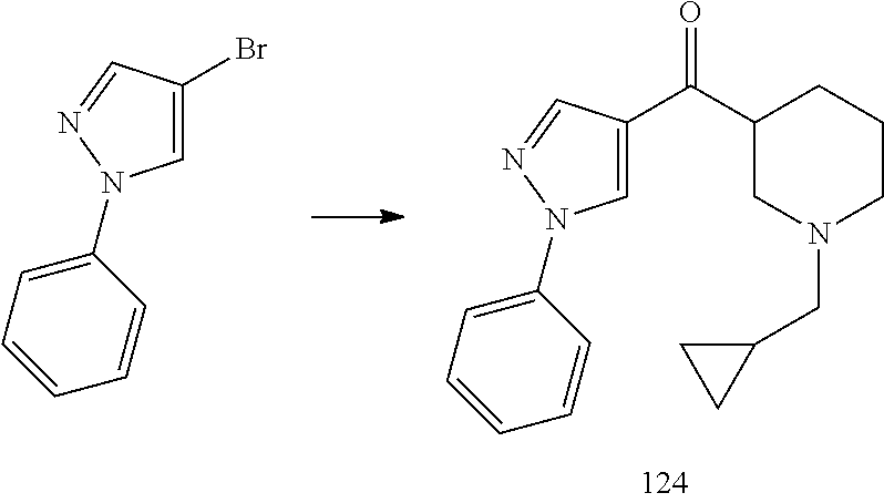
C1=C(C(C2CN(CC3CC3)CCC2)=O)C=NN1C1=CC=CC=C1.C1=C(Br)C=NN1C1=CC=CC=C1
